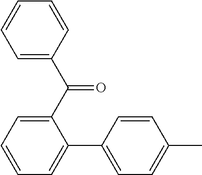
C1=CC(C2=CC=CC=C2C(C2=CC=CC=C2)=O)=CC=C1C
